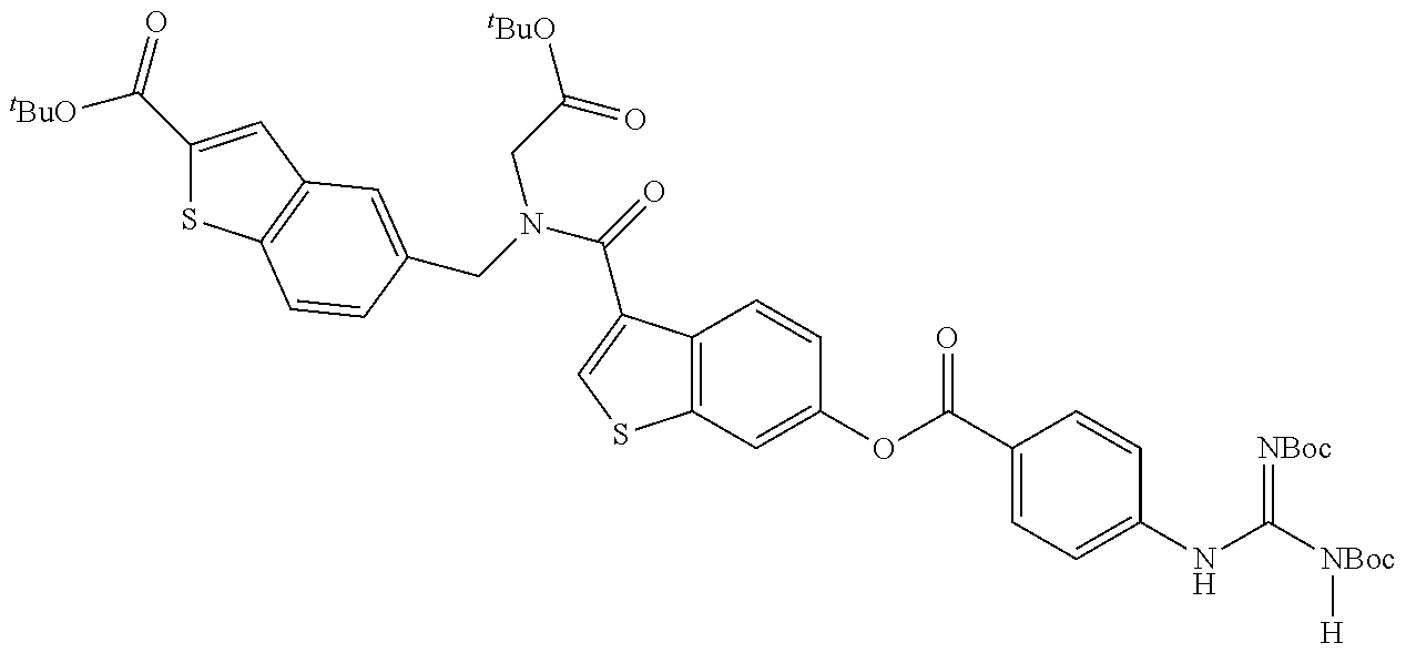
C1(C([tBuO])=O)=CC2=C(S1)C=CC(CN(CC(=O)[tBuO])C(=O)C1=CSC3=C1C=CC(OC(=O)C1=CC=C(NC(=[NBoc])[NBoc][H])C=C1)=C3)=C2
